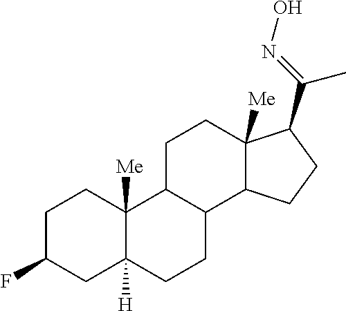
C1C2C(C3C([Me])(C1)C(C(=NO)C)CC3)CCC1([H])C2([Me])CCC(F)C1
